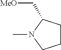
C1CCN(C)C1C[MeO]
